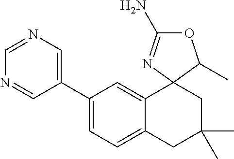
N1=CC(C2=CC=C3C(=C2)C2(CC(C)(C)C3)N=C(N)OC2C)=CN=C1
